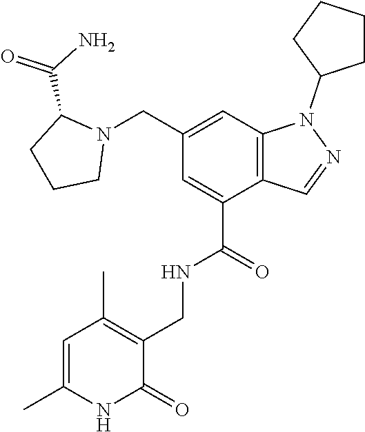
C12=C(C=C(CN3C(C(N)=O)CCC3)C=C1C(NCC1=C(C)C=C(C)NC1=O)=O)N(C1CCCC1)N=C2
